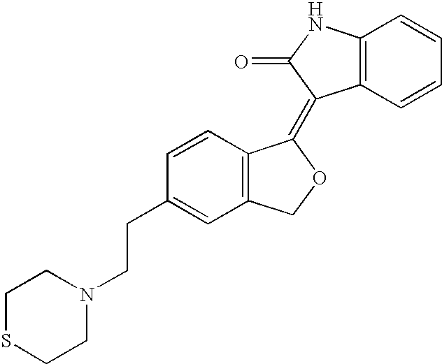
C1=CC(CCN2CCSCC2)=CC2=C1C(=C1C3=C(NC1=O)C=CC=C3)OC2
